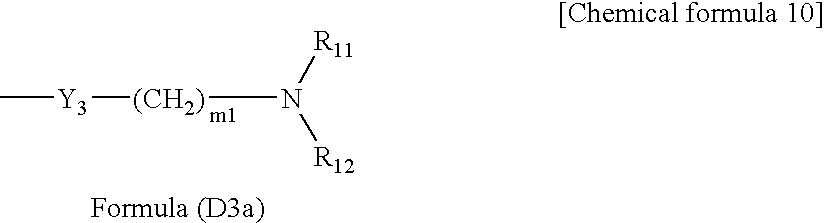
[Y3]([(CH2)]N([R12])[R11])C
